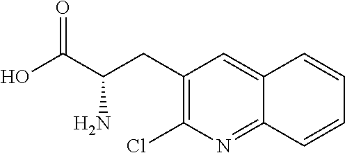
C1(CC(C(O)=O)N)=C(Cl)N=C2C(=C1)C=CC=C2
